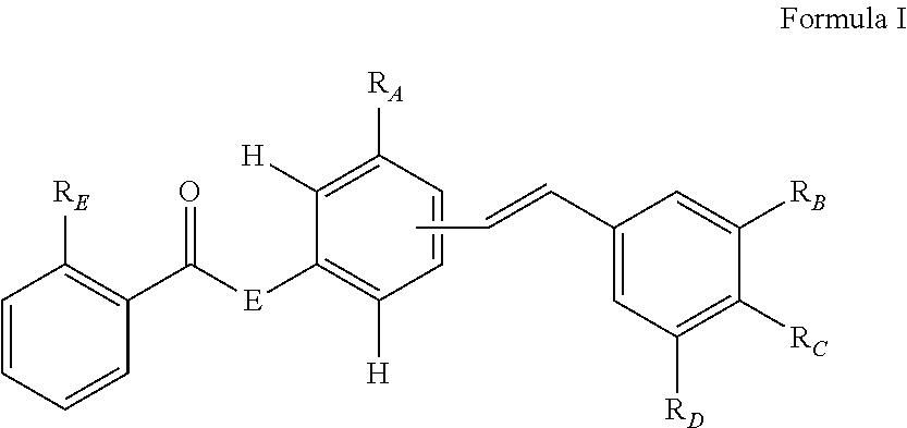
C1=CC=CC(C([E]C2=C([H])C=CC([RA])=C2[H])=O)=C1[RE].CC=CC1=CC([RD])=C([RC])C([RB])=C1
